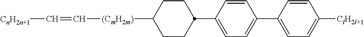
[(CmH2m)](C1CCC(C2=CC=C(C3=CC=C([ClH2l+1])C=C3)C=C2)CC1)C=C[CnH2n+1]
